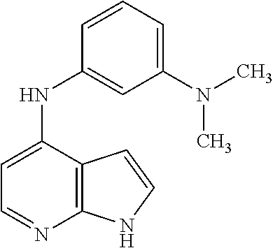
C1=C(NC2=CC(N(C)C)=CC=C2)C2=C(N=C1)NC=C2
